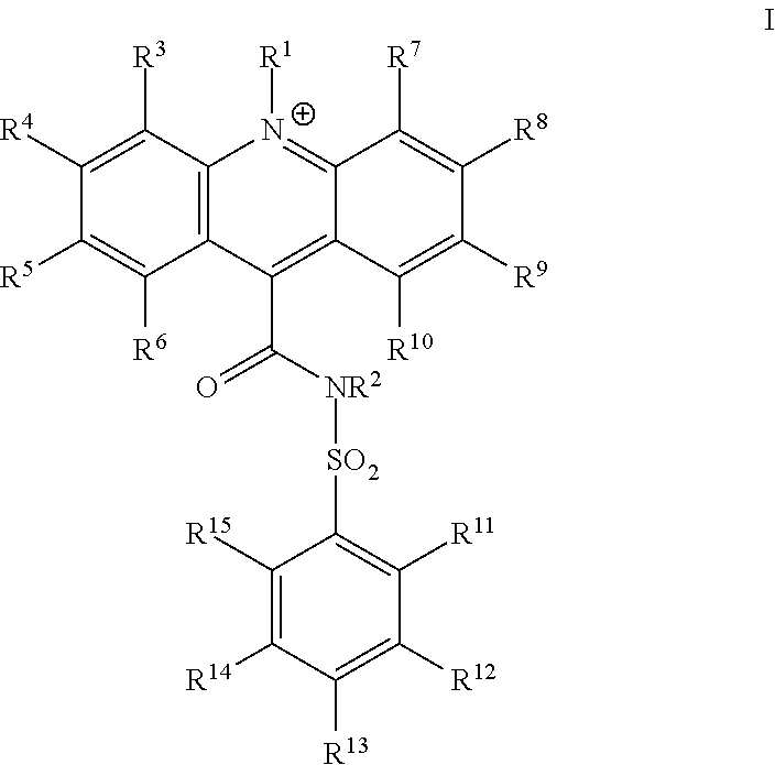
C12=C(C([R3])=C([R4])C([R5])=C1[R6])[N+]([R1])=C1C(=C2C([NR2][SO2]C2=C([R11])C([R12])=C([R13])C([R14])=C2[R15])=O)C([R10])=C([R9])C([R8])=C1[R7]
